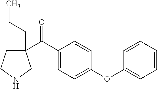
C1(C(C2=CC=C(OC3=CC=CC=C3)C=C2)=O)(CCC)CCNC1
